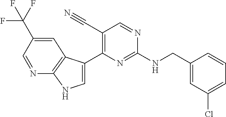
N(C1=NC(C2=CNC3=C2C=C(C(F)(F)F)C=N3)=C(C#N)C=N1)CC1=CC(Cl)=CC=C1
